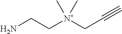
C(C[N+](CC#C)(C)C)N
